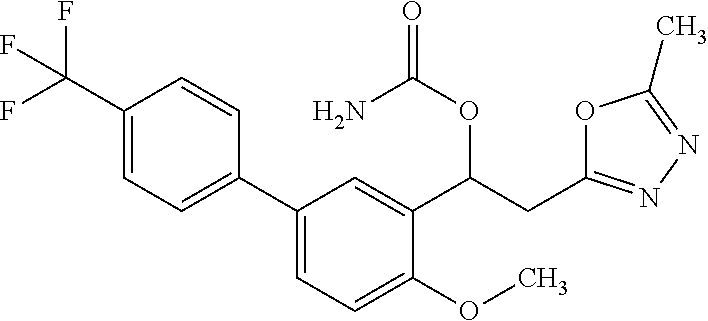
C1(C2=CC=C(OC)C(C(CC3=NN=C(C)O3)OC(=O)N)=C2)=CC=C(C(F)(F)F)C=C1
